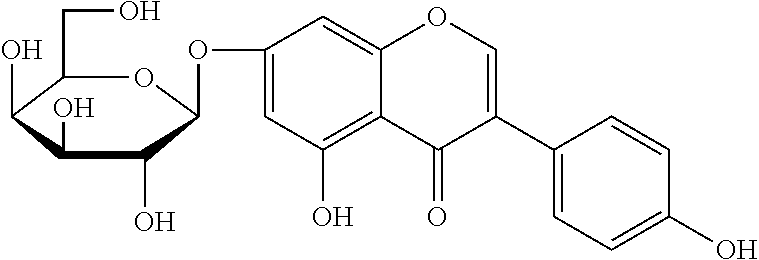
C1(OC2OC(CO)C(O)C(O)C2O)=CC(O)=C2C(=C1)OC=C(C1=CC=C(O)C=C1)C2=O
